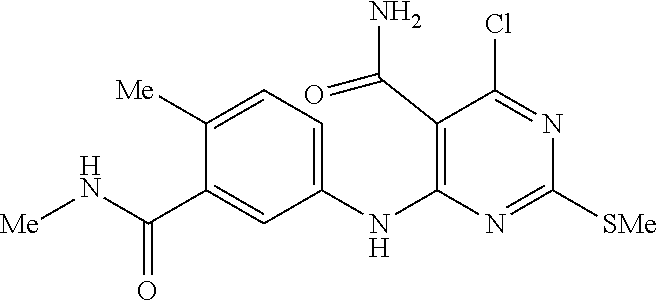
C1(NC2=C(C(N)=O)C(Cl)=NC([SMe])=N2)=CC=C([Me])C(C(N[Me])=O)=C1
